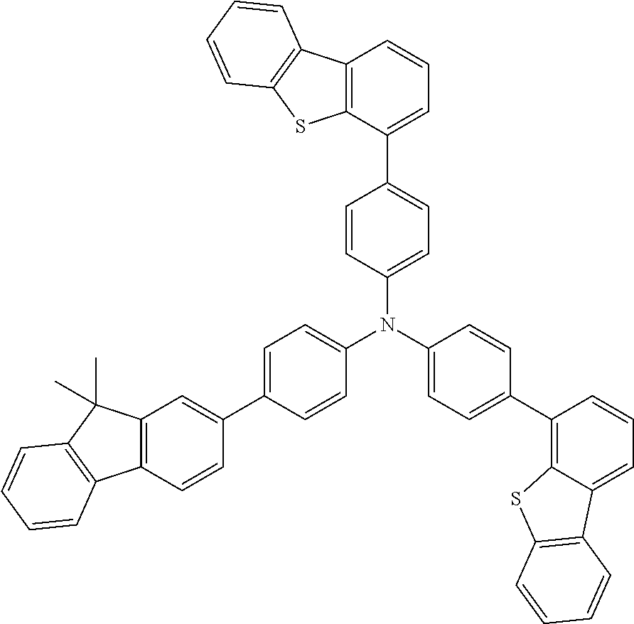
C1(N(C2=CC=C(C3=CC4=C(C=C3)C3=C(C4(C)C)C=CC=C3)C=C2)C2=CC=C(C3=C4C(=CC=C3)C3=C(S4)C=CC=C3)C=C2)=CC=C(C2=CC=CC3=C2SC2=C3C=CC=C2)C=C1
